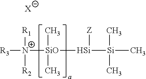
[X].[R3][N+]([R1])([SiO]([Si]([Si](C)(C)C)[Z])(C)C)[R2]
